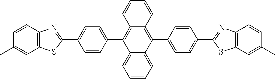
CC1=CC2=C(C=C1)N=C(C1=CC=C(C3=C4C(=C(C5=CC=C(C6=NC7=C(S6)C=C(C)C=C7)C=C5)C5=CC=CC=C35)C=CC=C4)C=C1)S2
